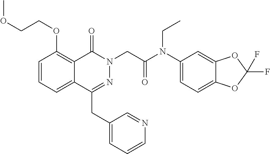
C1=CC=C2C(=C1OCCOC)C(=O)N(CC(=O)N(C1=CC=C3C(=C1)OC(F)(F)O3)CC)N=C2CC1=CC=CN=C1
